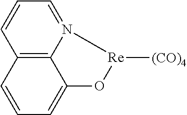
C12=C3N(=CC=C1)[Re]([(CO)4])OC3=CC=C2
